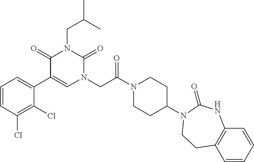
C1(Cl)=C(Cl)C=CC=C1C1=CN(CC(N2CCC(N3C(=O)NC4=C(C=CC=C4)CC3)CC2)=O)C(=O)N(CC(C)C)C1=O
